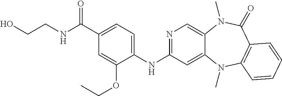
N1=C(NC2=CC=C(C(NCCO)=O)C=C2OCC)C=C2C(=C1)N(C)C(=O)C1=C(N2C)C=CC=C1
